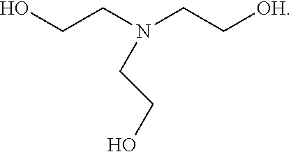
N(CCO)(CC[OH])CCO
